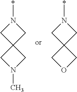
N1(*)CC2(C1)COC2.N1(*)CC2(C1)CN(C)C2
